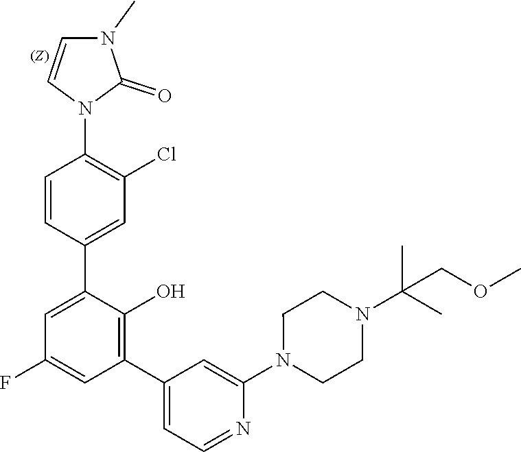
C1(C2=CC(Cl)=C(N3C(=O)N(C)C=C3)C=C2)=CC(F)=CC(C2=CC=NC(N3CCN(C(C)(C)COC)CC3)=C2)=C1O
